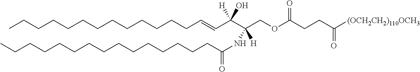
CCCCCCCCCCCCCC=CC(C(NC(=O)CCCCCCCCCCCCCCC)([H])COC(CCC([(OCH2CH2)110OCH3])=O)=O)([H])O
